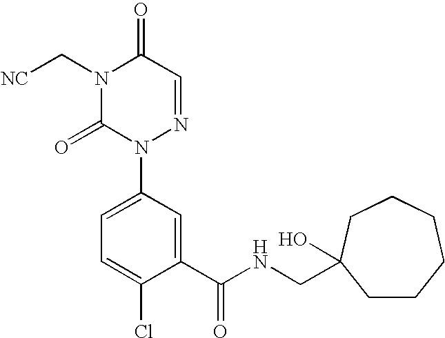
[NC]CN1C(=O)N(C2=CC=C(Cl)C(C(NCC3(O)CCCCCC3)=O)=C2)N=CC1=O
